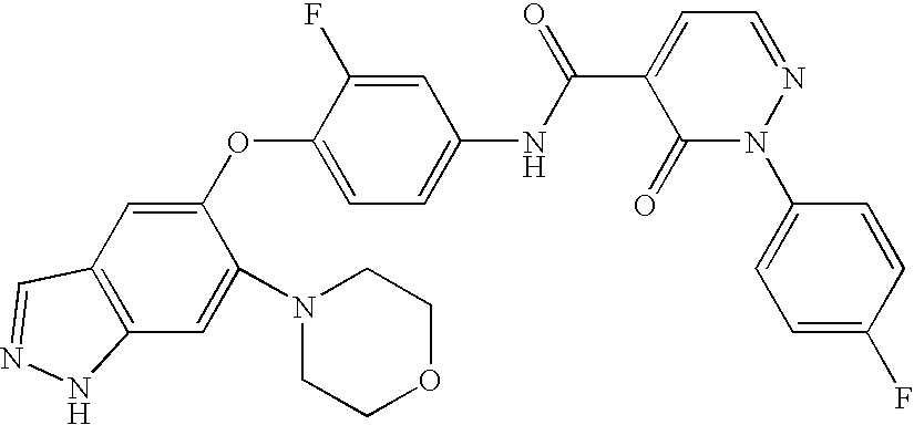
C1(OC2=CC=C(NC(C3=CC=NN(C4=CC=C(F)C=C4)C3=O)=O)C=C2F)=CC2=C(C=C1N1CCOCC1)NN=C2
